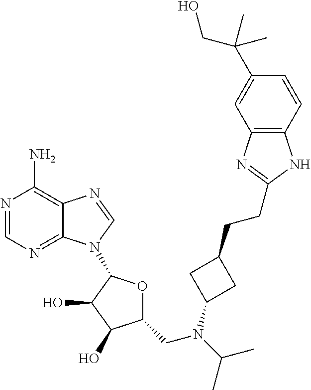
N1=CN=C2C(=C1N)N=CN2C1OC(CN(C(C)C)C2CC(CCC3=NC4=C(C=CC(C(C)(CO)C)=C4)N3)C2)C(O)C1O
